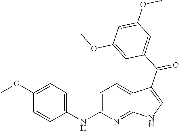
C1=C(NC2=CC=C(OC)C=C2)N=C2C(=C1)C(C(C1=CC(OC)=CC(OC)=C1)=O)=CN2
